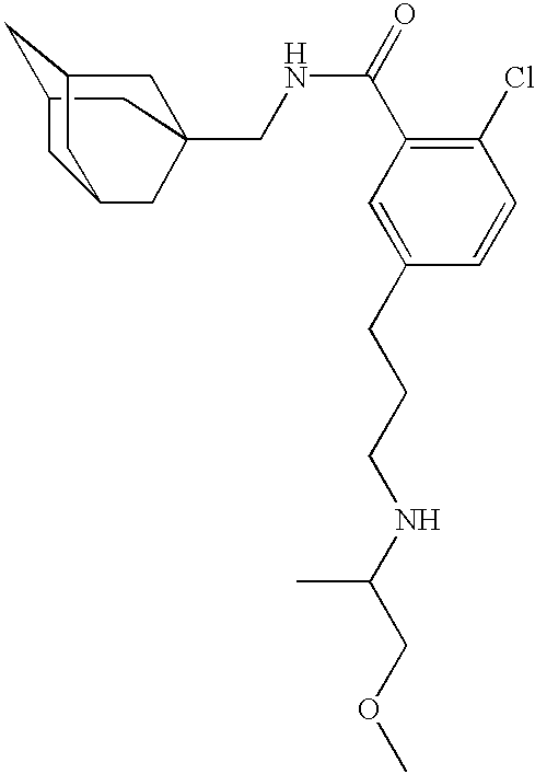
C12CC3(CNC(C4=C(Cl)C=CC(CCCNC(COC)C)=C4)=O)CC(CC(C3)C1)C2
